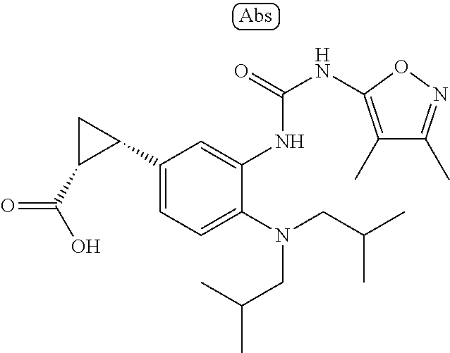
C1(C2CC2C(O)=O)=CC=C(N(CC(C)C)CC(C)C)C(NC(NC2=C(C)C(C)=NO2)=O)=C1
